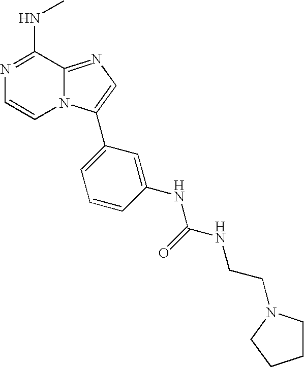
N1=C(NC)C2=NC=C(C3=CC=CC(NC(NCCN4CCCC4)=O)=C3)N2C=C1
